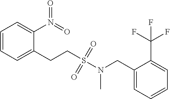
C1=CC=C(CCS(=O)(=O)N(CC2=CC=CC=C2C(F)(F)F)C)C(N(=O)=O)=C1
